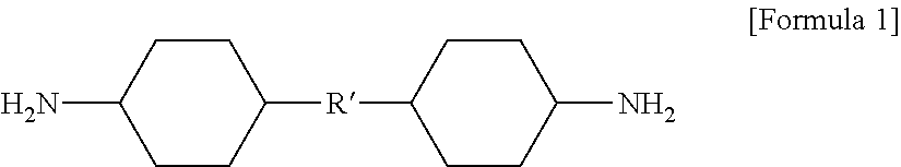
C1CC([R]C2CCC(N)CC2)CCC1N
